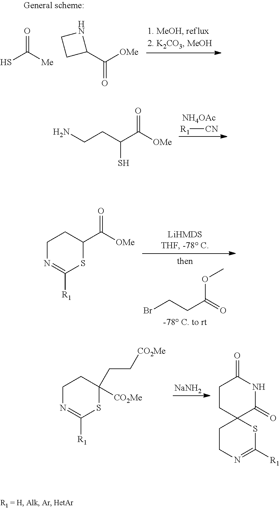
SC([Me])=O.C1(C([OMe])=O)NCC1.[NH4OAc].[R1][CN].C(CC(C([OMe])=O)S)N.BrCCC(=O)OC.C1N=C([R1])SC(C([OMe])=O)C1.[NaNH2].C1N=C([R1])SC(CC[CO2Me])([CO2Me])C1.C1CN=C([R1])SC12C(=O)NC(=O)CC2
